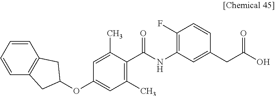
C1(OC2=CC(C)=C(C(NC3=C(F)C=CC(CC(O)=O)=C3)=O)C(C)=C2)CC2=C(C1)C=CC=C2
